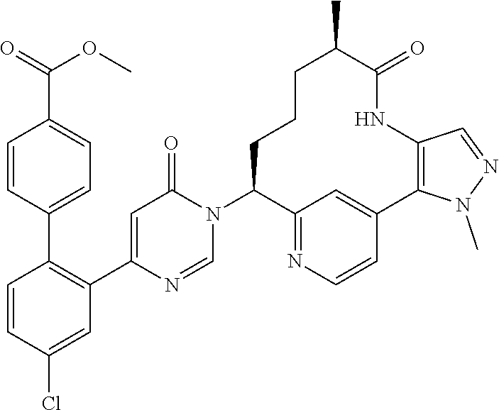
C1=CC(Cl)=CC(C2=CC(=O)N(C3C4=NC=CC(=C4)C4=C(NC(=O)C(C)CCC3)C=NN4C)C=N2)=C1C1=CC=C(C(=O)OC)C=C1
